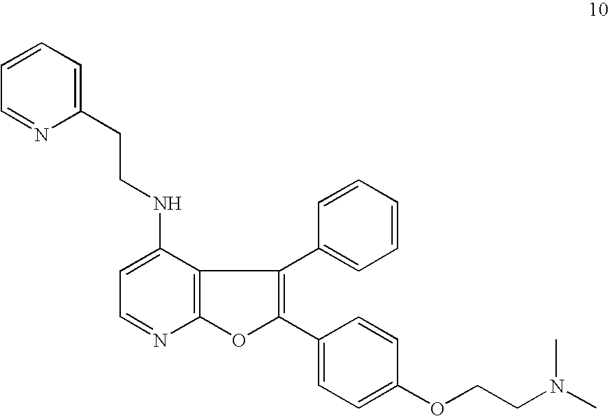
C1=C(NCCC2=CC=CC=N2)C2=C(N=C1)OC(C1=CC=C(OCCN(C)C)C=C1)=C2C1=CC=CC=C1
